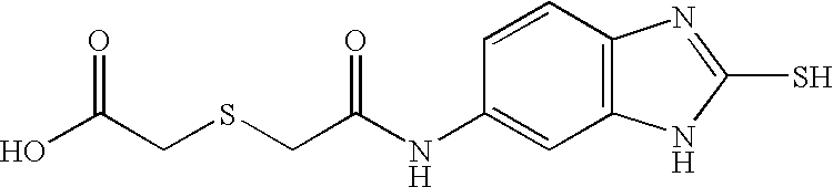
OC(CSCC(NC1=CC2=C(C=C1)N=C(S)N2)=O)=O
